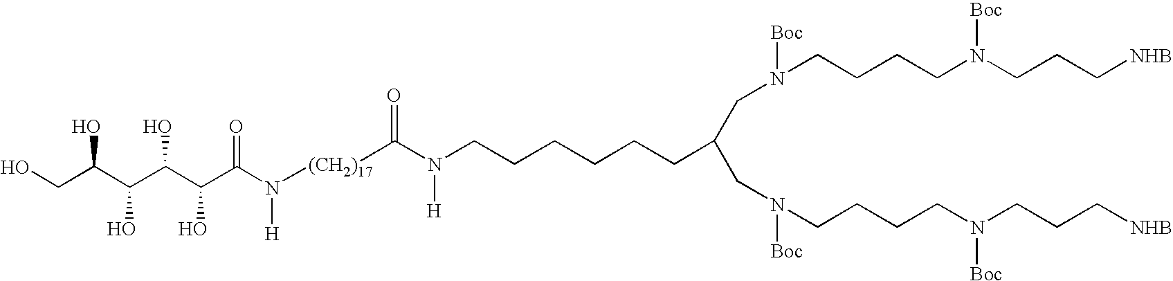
OCC(C(C(C(C(N([H])[(CH2)17]C(N(CCCCCCC(CN(CCCCN(CCC[NHB])[Boc])[Boc])CN(CCCCN(CCC[NHB])[Boc])[Boc])[H])=O)=O)O)O)O)O
